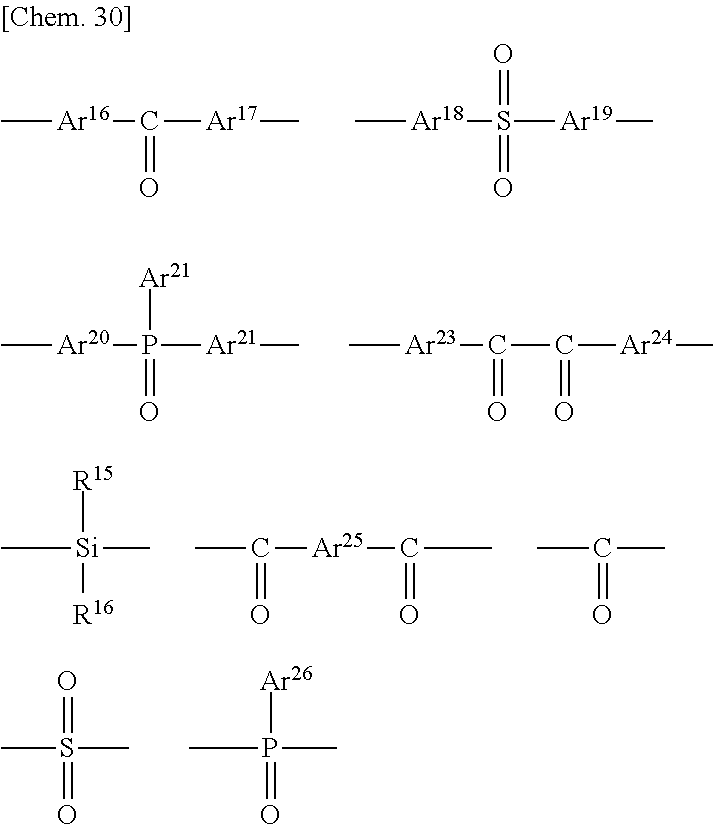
C[Ar16]C([Ar17]C)=O.C[Ar18]S([Ar19]C)(=O)=O.C[Ar20]P([Ar21]C)(=O)[Ar21].C[Ar23]C(C([Ar24]C)=O)=O.C[Si](C)([R16])[R15].CC([Ar25]C(C)=O)=O.CC(C)=O.CS(C)(=O)=O.CP(C)(=O)[Ar26]
